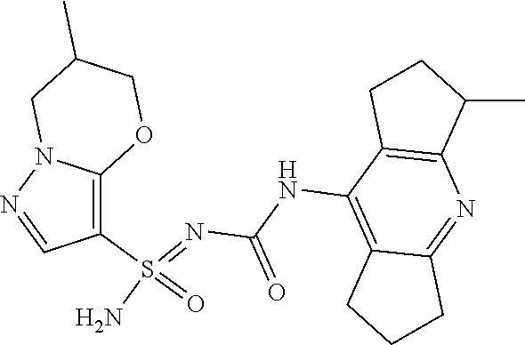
C(NC1=C2C(=NC3=C1CCC3C)CCC2)(N=S(N)(=O)C1=C2N(N=C1)CC(C)CO2)=O
